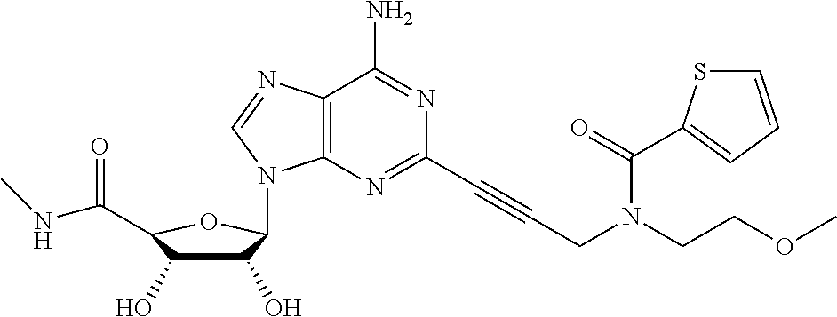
C12=C(N=C(C#CCN(CCOC)C(=O)C3=CC=CS3)N=C1N)N(C1C(O)C(O)C(C(=O)NC)O1)C=N2
